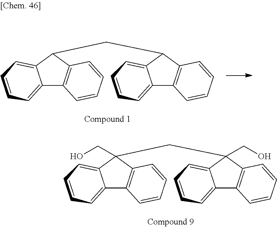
C12=CC=CC=C1C(CC1C3=C(C4=CC=CC=C41)C=CC=C3)C1=C2C=CC=C1.C12=CC=CC=C1C(CC1(CO)C3=C(C4=CC=CC=C41)C=CC=C3)(CO)C1=C2C=CC=C1
